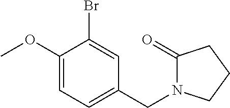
C1(Br)=CC(CN2C(=O)CCC2)=CC=C1OC
